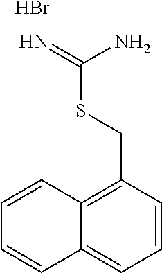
C1=CC(CSC(=N)N)=C2C(=C1)C=CC=C2.Br
